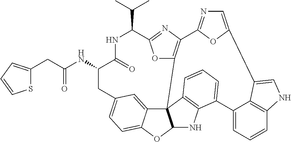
C(=O)(NC1C(=O)NC(C(C)C)C2=NC3=C(O2)C24C5=CC(=CC=C5OC2NC2=C4C=CC=C2C2=CC=CC4=C2C(=CN4)C2=CN=C3O2)C1)CC1=CC=CS1
